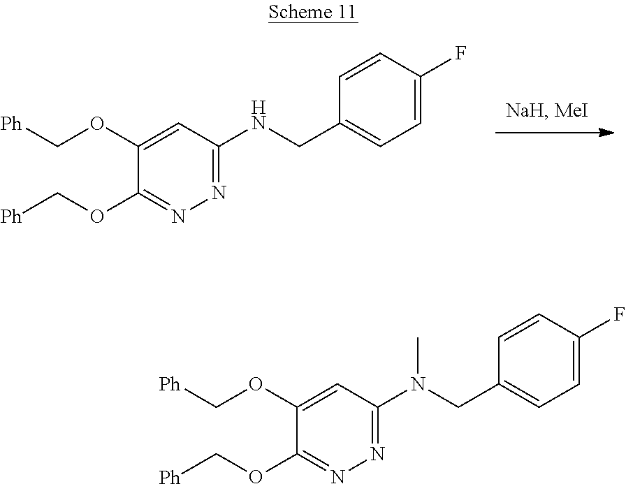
N1=C(OC[Ph])C(OC[Ph])=CC(NCC2=CC=C(F)C=C2)=N1.N1=C(OC[Ph])C(OC[Ph])=CC(N(CC2=CC=C(F)C=C2)C)=N1
